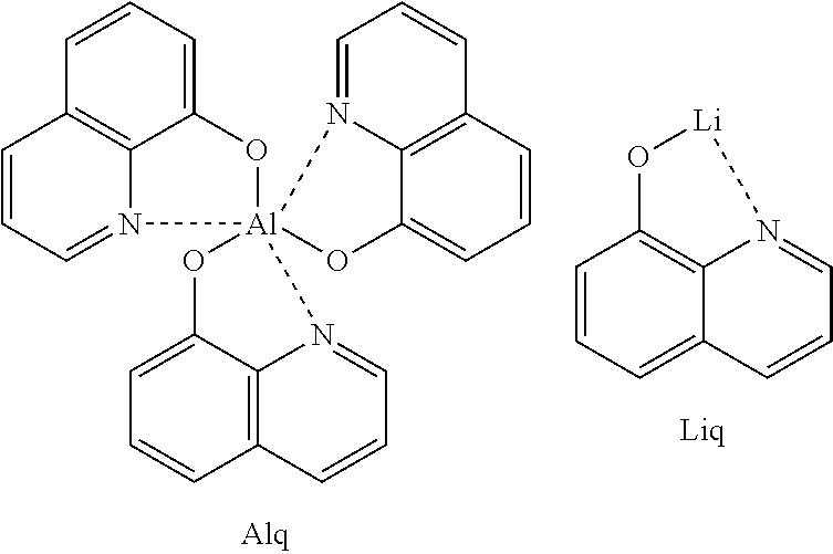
C1=CC=C2C3=C1O[Li]N3=CC=C2.C12=C3C(=CC=C1)O[Al]14(N3=CC=C2)(N2=CC=CC3=C2C(=CC=C3)O1)OC1=CC=CC2=C1N4=CC=C2
